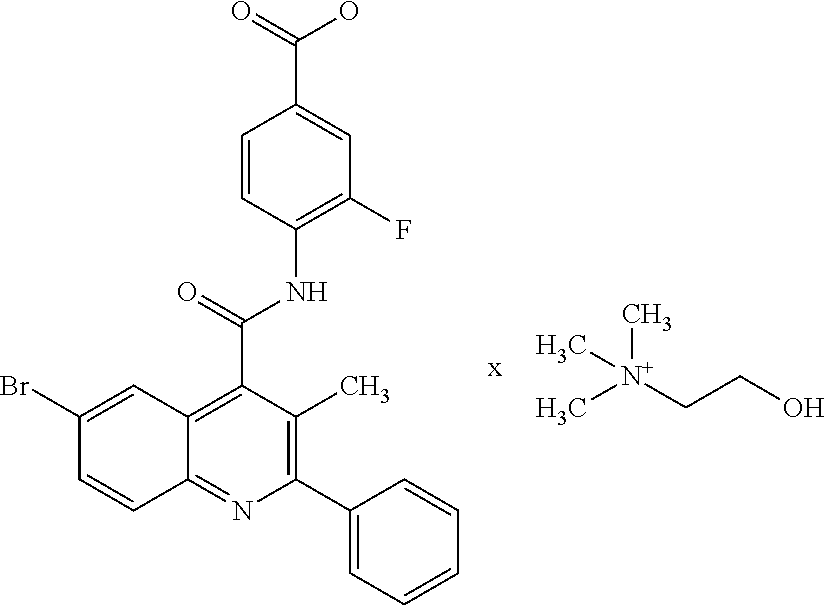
C1=CC(NC(C2=C3C(=NC(C4=CC=CC=C4)=C2C)C=CC(Br)=C3)=O)=C(F)C=C1C(=O)O.[N+](CCO)(C)(C)C
